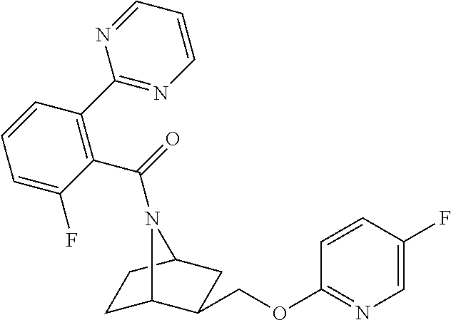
C1C2C(COC3=NC=C(F)C=C3)CC(C1)N2C(=O)C1=C(C2=NC=CC=N2)C=CC=C1F
